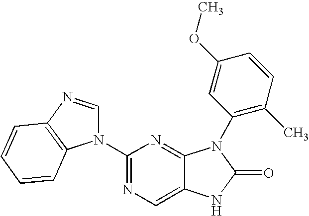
C12=CN=C(N3C=NC4=C3C=CC=C4)N=C1N(C1=C(C)C=CC(OC)=C1)C(=O)N2
